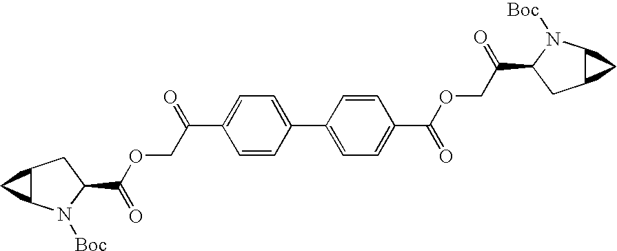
C12C(N([Boc])C(C(OCC(C3=CC=C(C4=CC=C(C(=O)OCC(=O)C5CC6C(N5[Boc])C6)C=C4)C=C3)=O)=O)C1)C2
